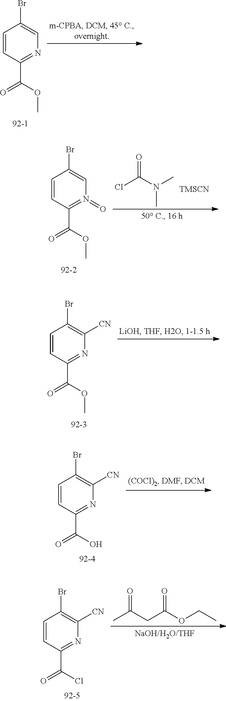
C1=CC(C(=O)OC)=NC=C1Br.C1=CC(C(=O)OC)=N(=O)C=C1Br.ClC(N(C)C)=O.[TMSCN].C1=CC(C(=O)OC)=NC([CN])=C1Br.C1=CC(C(=O)O)=NC([CN])=C1Br.C1=CC(C(=O)Cl)=NC([CN])=C1Br.CC(CC(OCC)=O)=O
